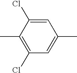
CC1=C(Cl)C=C(C)C=C1Cl
